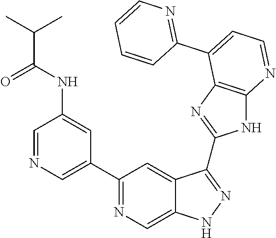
C1=NC=C(C2=NC=C3C(=C2)C(C2=NC4=C(N2)N=CC=C4C2=NC=CC=C2)=NN3)C=C1NC(=O)C(C)C
